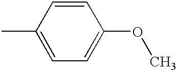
C1=CC(C)=CC=C1OC
